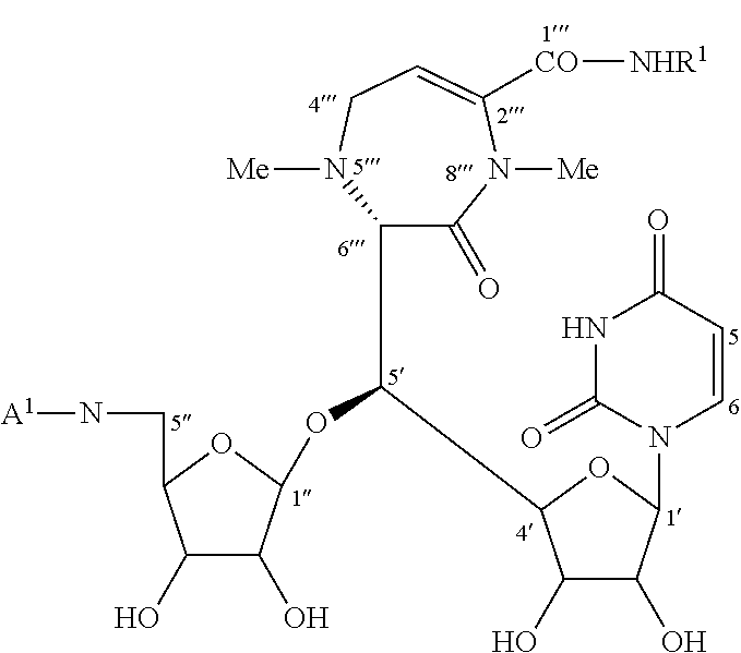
C1(C(OC2C(O)C(O)C(CN[A1])O2)C2C(O)C(O)C(N3C=CC(=O)NC3=O)O2)C(=O)N([Me])C([CO][NHR1])=CCN1[Me]
